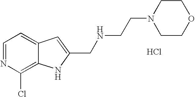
C1=NC(Cl)=C2C(=C1)C=C(CNCCN1CCOCC1)N2.Cl
